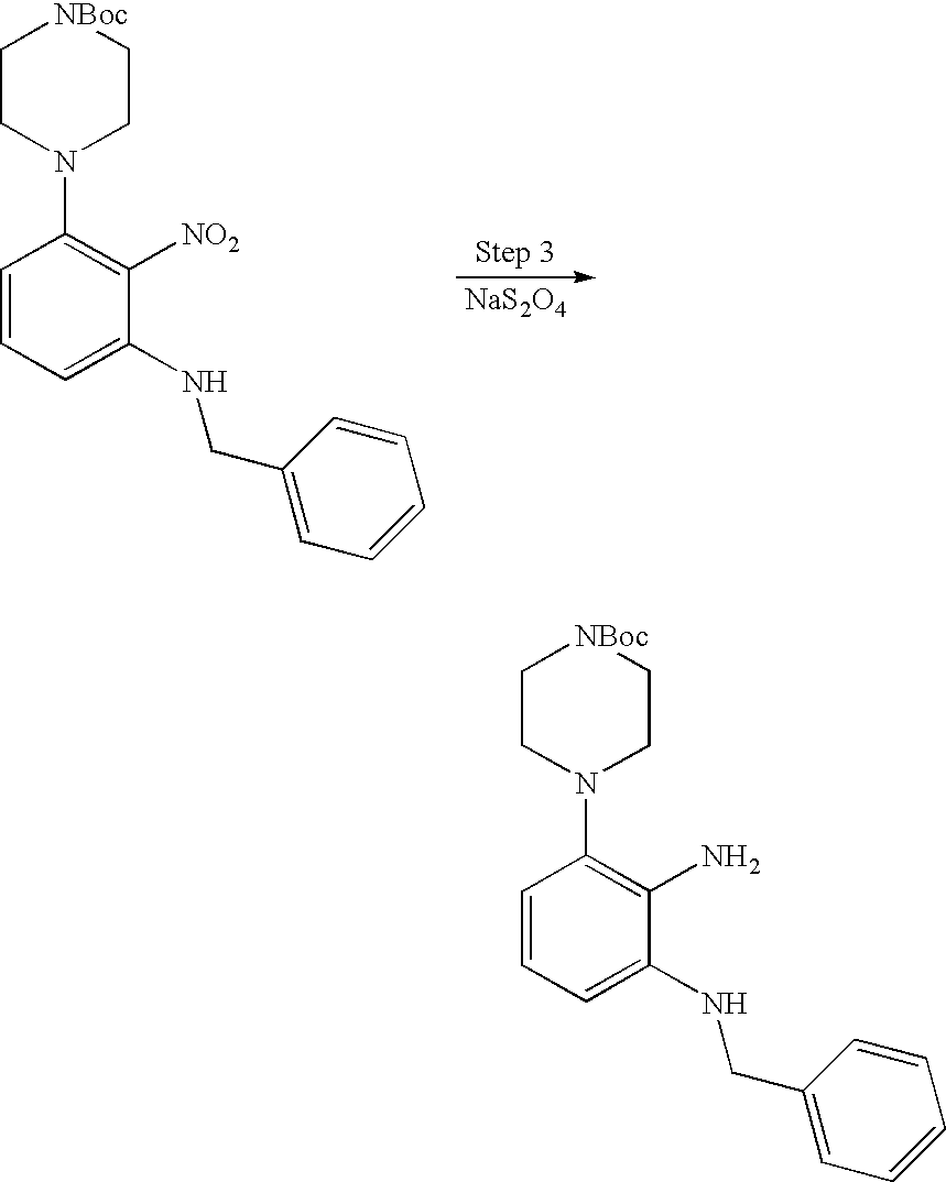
[NaS2O4].C1CN(C2=C([NO2])C(NCC3=CC=CC=C3)=CC=C2)CC[NBoc]1.C1CN(C2=C(N)C(NCC3=CC=CC=C3)=CC=C2)CC[NBoc]1
